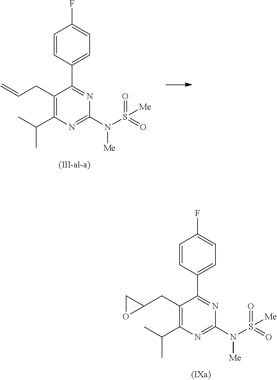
C1=CC(C2=NC(N(S(=O)(=O)[Me])[Me])=NC(C(C)C)=C2CC2CO2)=CC=C1F.C1=CC(C2=NC(N(S(=O)(=O)[Me])[Me])=NC(C(C)C)=C2CC=C)=CC=C1F
